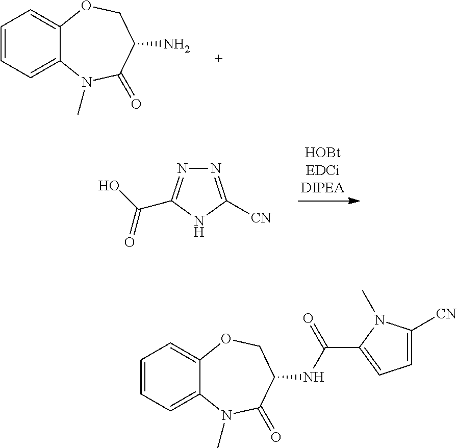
C12=CC=CC=C1OCC(N)C(=O)N2C.N1=C([CN])NC(C(O)=O)=N1.C12=CC=CC=C1OCC(NC(C1=CC=C([CN])N1C)=O)C(=O)N2C
